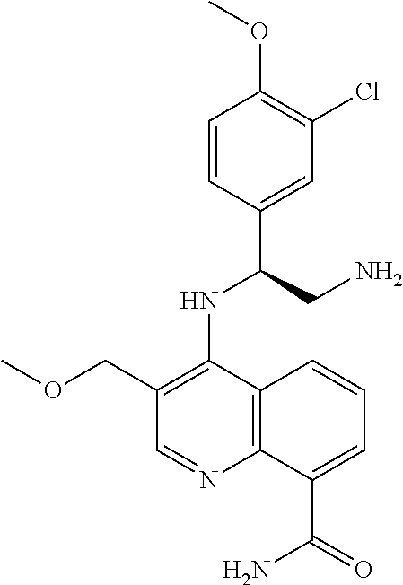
C1=CC(C(CN)NC2=C(COC)C=NC3=C2C=CC=C3C(=O)N)=CC(Cl)=C1OC
